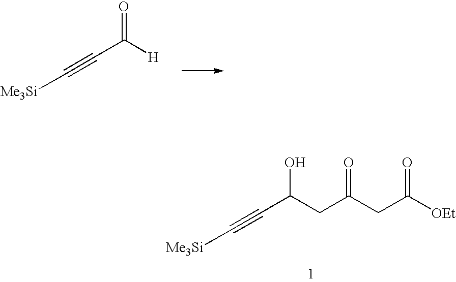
C(C([H])=O)#C[Me3Si].C(C(CC(CC([OEt])=O)=O)O)#C[Me3Si]
